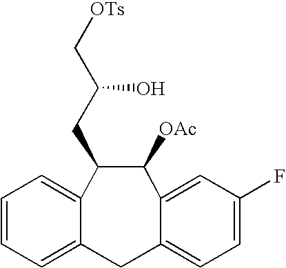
C1=CC=C2C(=C1)C(CC(C[OTs])O)C([OAc])C1=CC(F)=CC=C1C2
